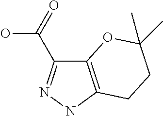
C12=C(NN=C1C(=O)O)CCC(C)(C)O2
